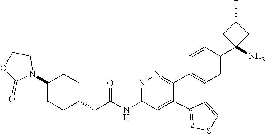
C1=CC(C2(N)CC(F)C2)=CC=C1C1=NN=C(NC(CC2CCC(N3CCOC3=O)CC2)=O)C=C1C1=CSC=C1
